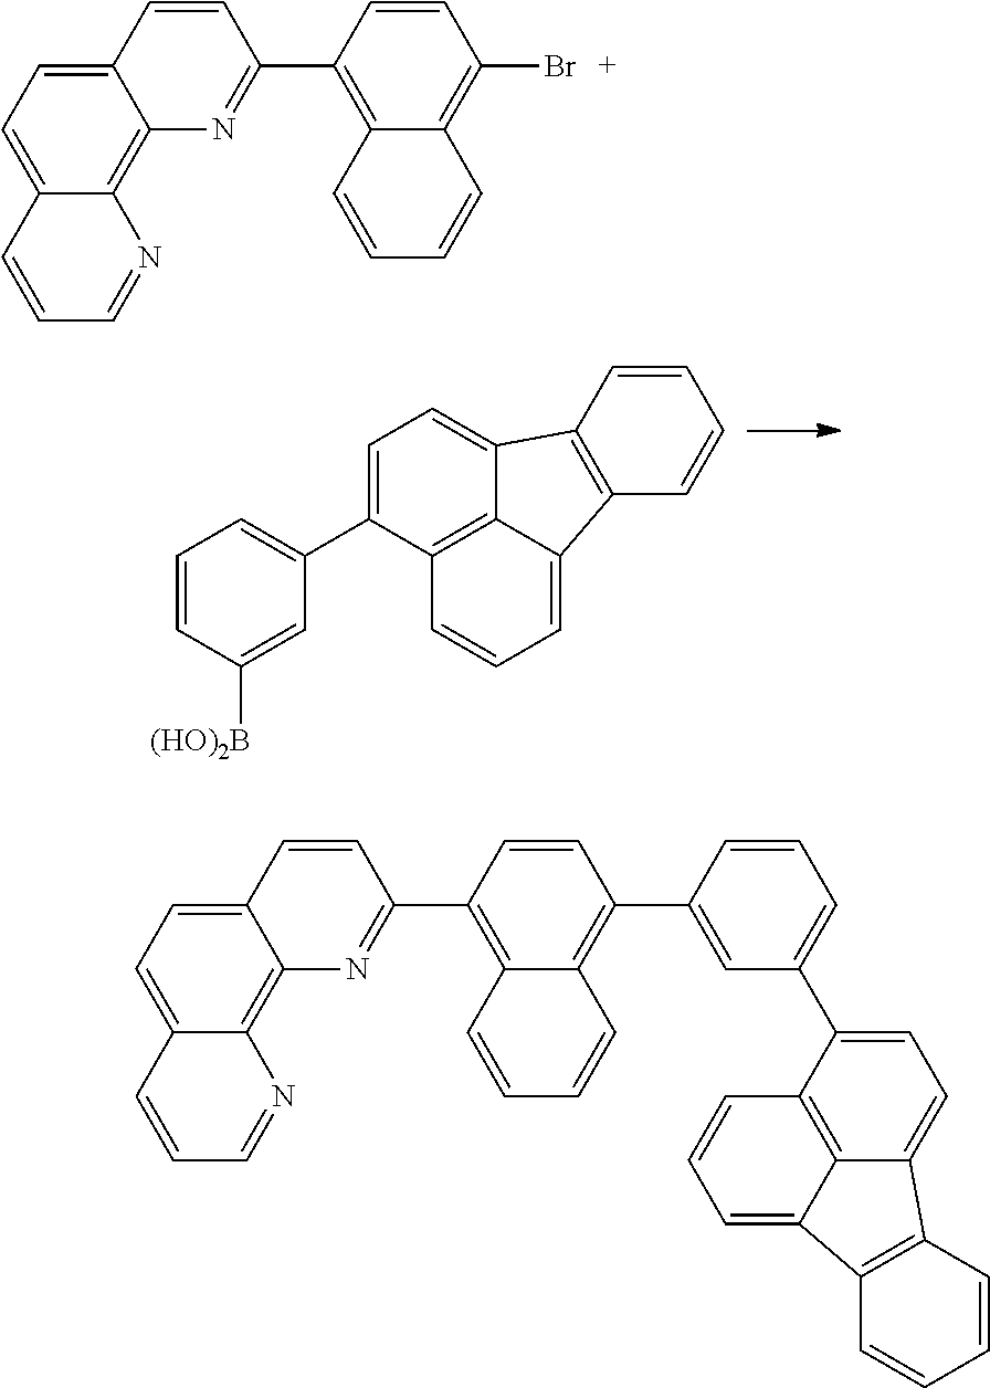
C1=C(C2=CC=CC([(HO)2B])=C2)C2=C3C(=C1)C1=C(C3=CC=C2)C=CC=C1.C1=CC(C2=NC3=C4C(=CC=C3C=C2)C=CC=N4)=C2C(=C1Br)C=CC=C2.C1=CC(C2=NC3=C4C(=CC=C3C=C2)C=CC=N4)=C2C(=C1C1=CC(C3=CC=C4C5=C(C6=CC=CC3=C46)C=CC=C5)=CC=C1)C=CC=C2
